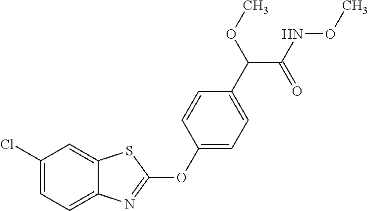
C1(Cl)=CC=C2C(=C1)SC(OC1=CC=C(C(C(NOC)=O)OC)C=C1)=N2
